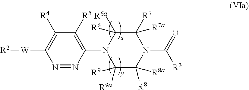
N1=NC(N2C([R6])([R6a])C([R7a])([R7])N(C(=O)[R3])C([R8])([R8a])C2([R9a])[R9])=C([R5])C([R4])=C1[W][R2]
